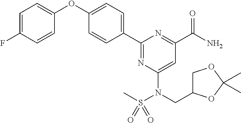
C1=C(F)C=CC(OC2=CC=C(C3=NC(N(CC4COC(C)(C)O4)S(C)(=O)=O)=CC(C(N)=O)=N3)C=C2)=C1
